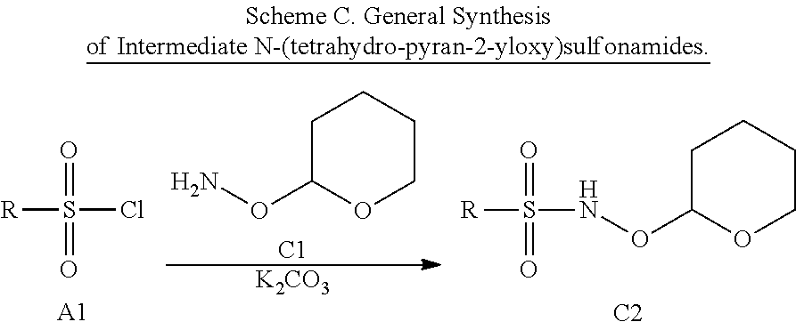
C1C(ON)OCCC1.[C1].[K2CO3].[R]S(=O)(=O)Cl.[A1].C1C(ONS([R])(=O)=O)OCCC1.[C2]
